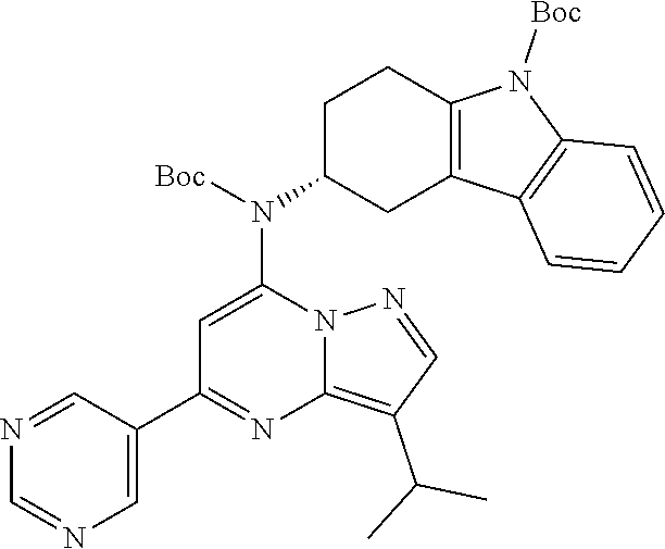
N1=CC(C2=NC3=C(C(C)C)C=NN3C(N(C3CC4=C(CC3)N([Boc])C3=C4C=CC=C3)[Boc])=C2)=CN=C1
